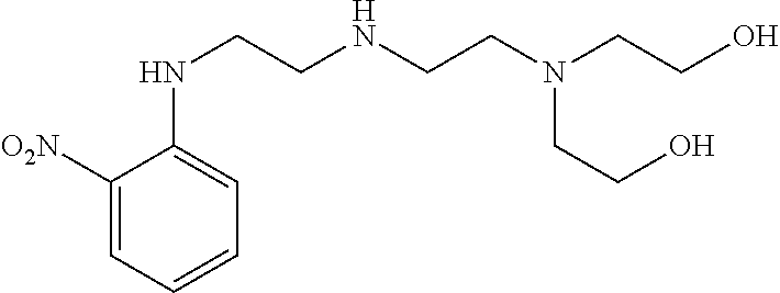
C1([O2N])=CC=CC=C1NCCNCCN(CCO)CCO
